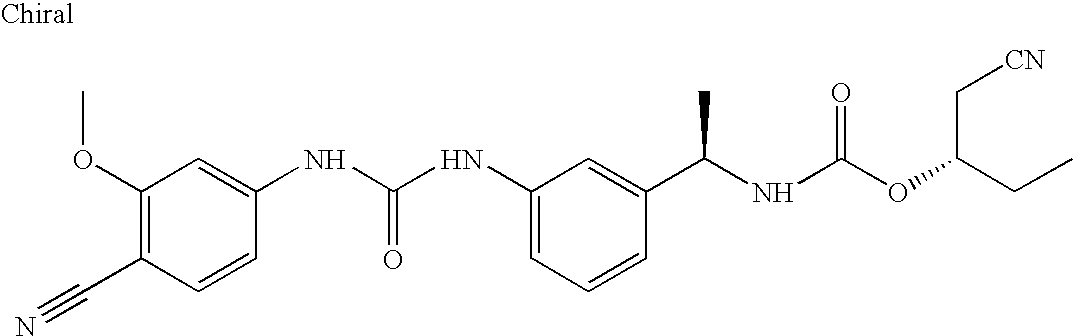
C(C1=C(OC)C=C(NC(NC2=CC=CC(C(NC(OC(CC)C[CN])=O)C)=C2)=O)C=C1)#N
